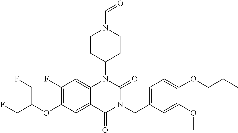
C1(F)=C(OC(CF)CF)C=C2C(=C1)N(C1CCN(C=O)CC1)C(=O)N(CC1=CC=C(OCCC)C(OC)=C1)C2=O
